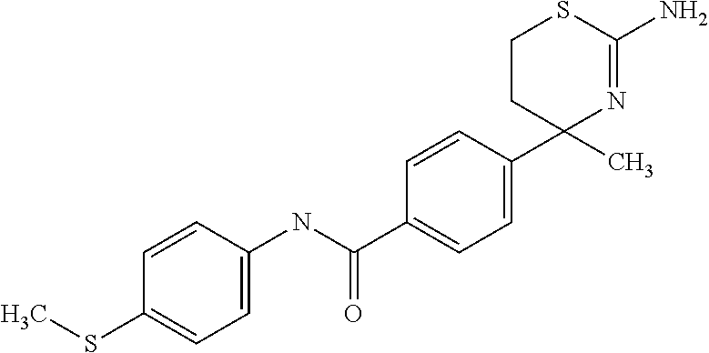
CSC1=CC=C(NC(=O)C2=CC=C(C3(C)N=C(N)SCC3)C=C2)C=C1
